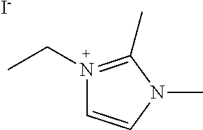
[I-].CCN1=C(C)N(C)C=C1
